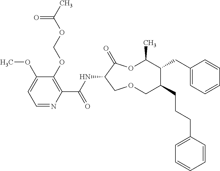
C1(OCOC(C)=O)=C(C(NC2C(=O)OC(C)C(CC3=CC=CC=C3)C(CCCC3=CC=CC=C3)COC2)=O)N=CC=C1OC
